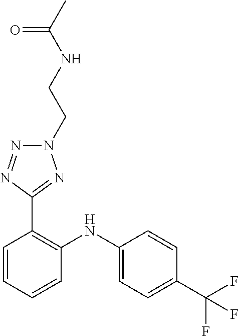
C1=CC(C(F)(F)F)=CC=C1NC1=C(C2=NN(CCNC(C)=O)N=N2)C=CC=C1
